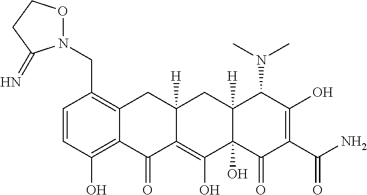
C1=CC(O)=C2C(=C1CN1OCCC1=N)CC1([H])C(=C(O)C3(O)C([H])(C1)C(N(C)C)C(O)=C(C(=O)N)C3=O)C2=O
